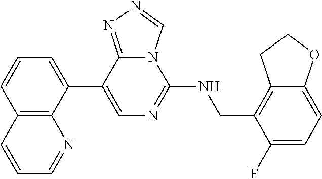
C1(C2=CC=CC3=C2N=CC=C3)=CN=C(NCC2=C3C(=CC=C2F)OCC3)N2C1=NN=C2
